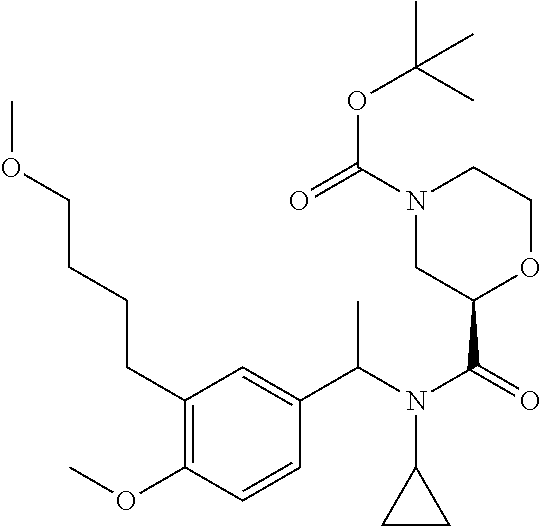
C1(C(N(C(=O)C2OCCN(C(=O)OC(C)(C)C)C2)C2CC2)C)=CC(CCCCOC)=C(OC)C=C1
